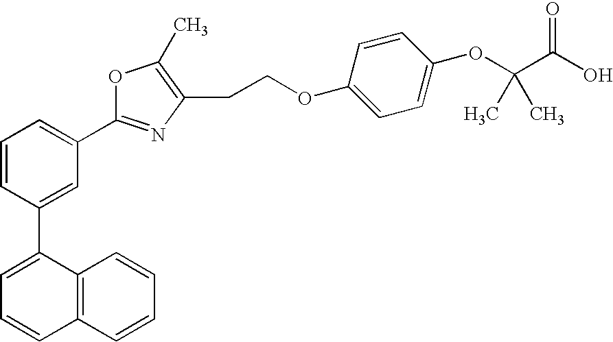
C1=CC(C2=CC=CC3=C2C=CC=C3)=CC(C2=NC(CCOC3=CC=C(OC(C(O)=O)(C)C)C=C3)=C(C)O2)=C1
